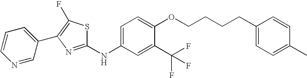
S1C(NC2=CC=C(OCCCCC3=CC=C(C)C=C3)C(C(F)(F)F)=C2)=NC(C2=CC=CN=C2)=C1F
